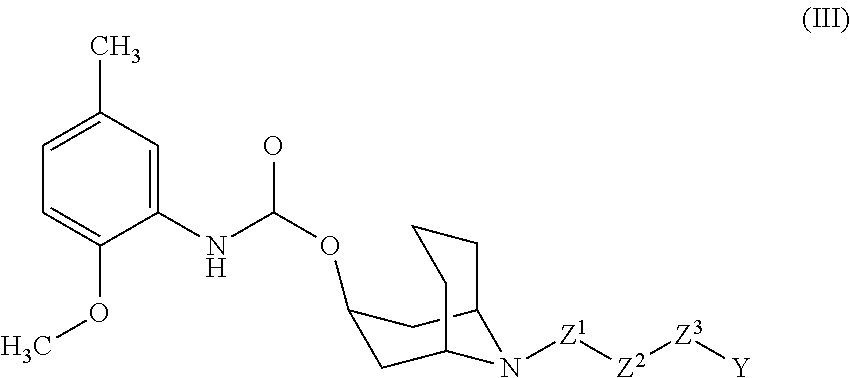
C1=C(C)C=C(NC(O)OC2CC3N([Z1][Z2][Z3][Y])C(C2)CCC3)C(OC)=C1
